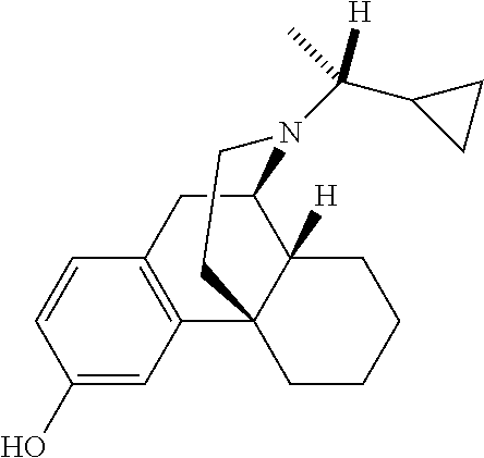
C1=CC(O)=CC2=C1CC1C3([H])C2(CCCC3)CCN1C(C1CC1)(C)[H]
